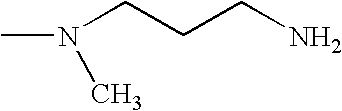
CN(CCCN)C
